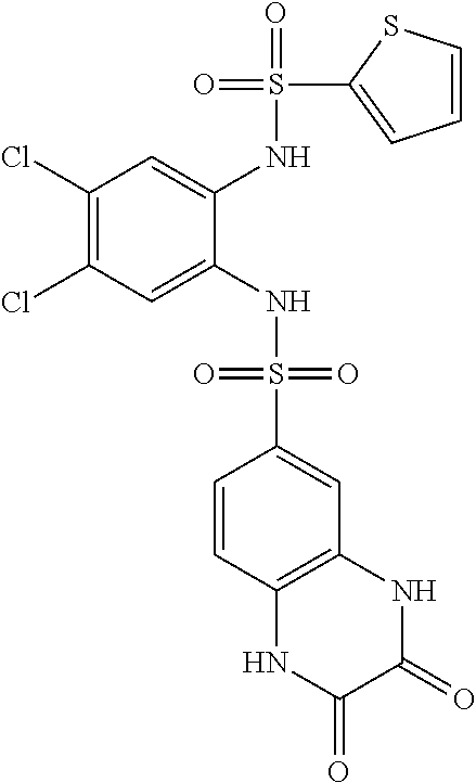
C1(Cl)=C(Cl)C=C(NS(=O)(=O)C2=CC3=C(C=C2)NC(=O)C(=O)N3)C(NS(=O)(C2=CC=CS2)=O)=C1
